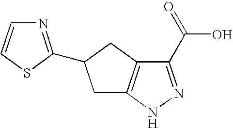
C1(C(=O)O)=NNC2=C1CC(C1=NC=CS1)C2
